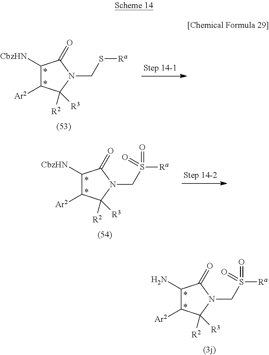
C1([CbzHN])C([Ar2])C([R2])([R3])N(CS[Ra])C1=O.C1([CbzHN])C([Ar2])C([R2])([R3])N(CS([Ra])(=O)=O)C1=O.C1(N)C([Ar2])C([R2])([R3])N(CS([Ra])(=O)=O)C1=O
